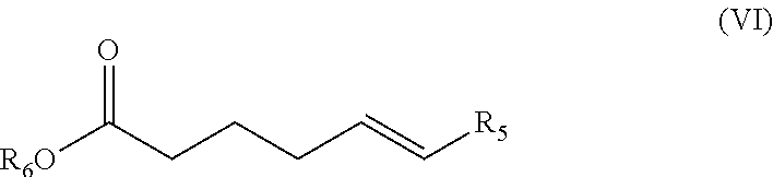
[R6O]C(CCCC=C[R5])=O
